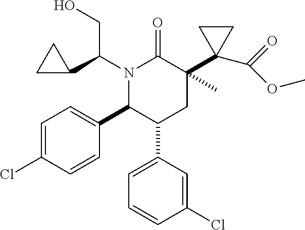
OCC(C1CC1)N1C(C2=CC=C(Cl)C=C2)C(C2=CC=CC(Cl)=C2)CC(C)(C2(C(=O)OC)CC2)C1=O
